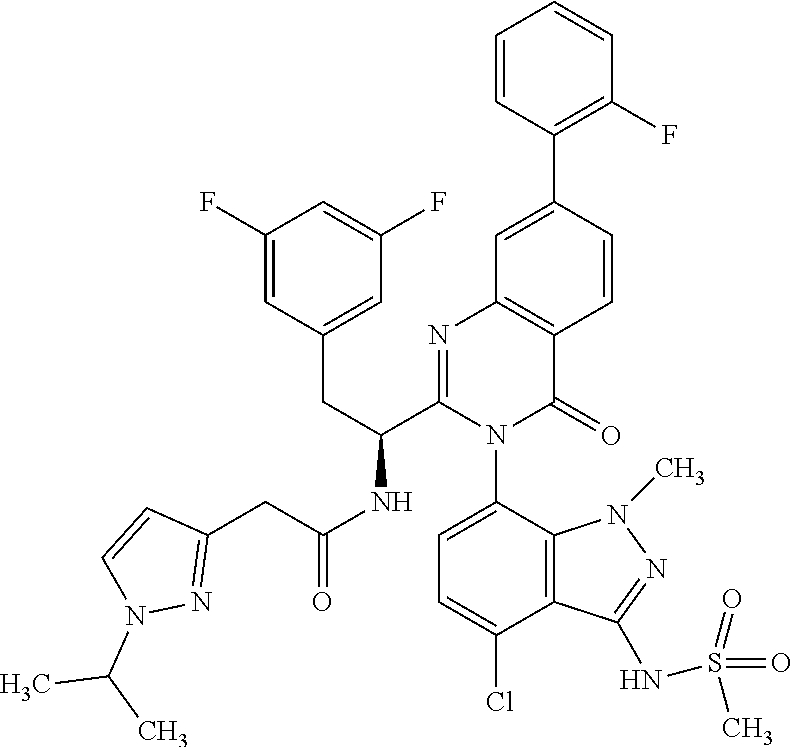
C1=CC(C2=CC3=C(C=C2)C(=O)N(C2=CC=C(Cl)C4=C2N(C)N=C4NS(=O)(=O)C)C(C(CC2=CC(F)=CC(F)=C2)NC(=O)CC2=NN(C(C)C)C=C2)=N3)=C(F)C=C1
